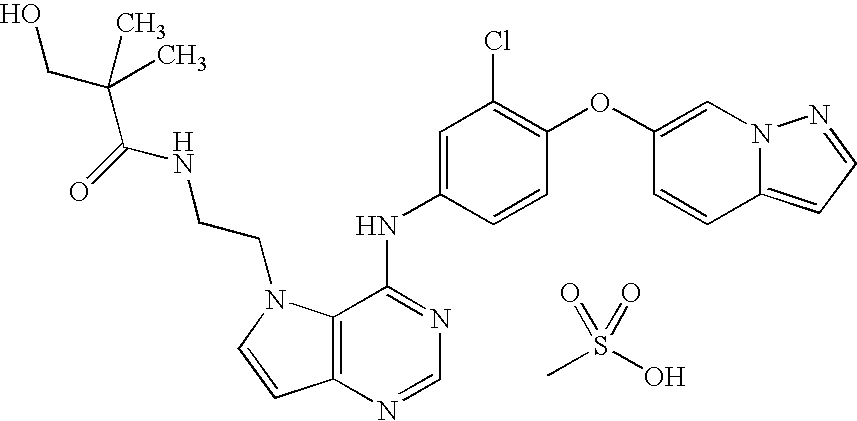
C12=C(N=CN=C1NC1=CC(Cl)=C(OC3=CN4C(=CC=N4)C=C3)C=C1)C=CN2CCNC(C(CO)(C)C)=O.CS(O)(=O)=O
